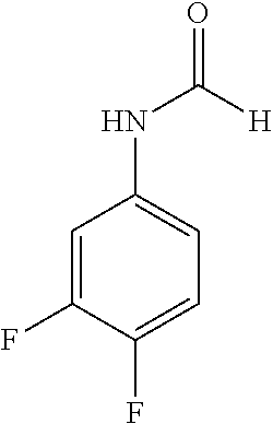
C1=C(F)C(F)=CC=C1NC([H])=O
